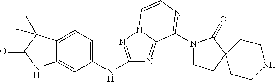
C12=CC(NC3=NN4C(=N3)C(N3CCC5(C3=O)CCNCC5)=NC=C4)=CC=C1C(C)(C)C(=O)N2
